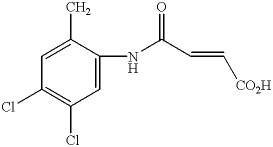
C1(C)=CC(Cl)=C(Cl)C=C1NC(C=C[CO2H])=O
